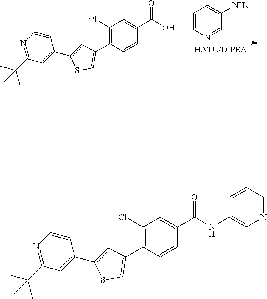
C1=CC=C(N)C=N1.C1(C2=CC(C3=C(Cl)C=C(C(O)=O)C=C3)=CS2)=CC(C(C)(C)C)=NC=C1.C1(C2=CC(C3=C(Cl)C=C(C(NC4=CN=CC=C4)=O)C=C3)=CS2)=CC(C(C)(C)C)=NC=C1
